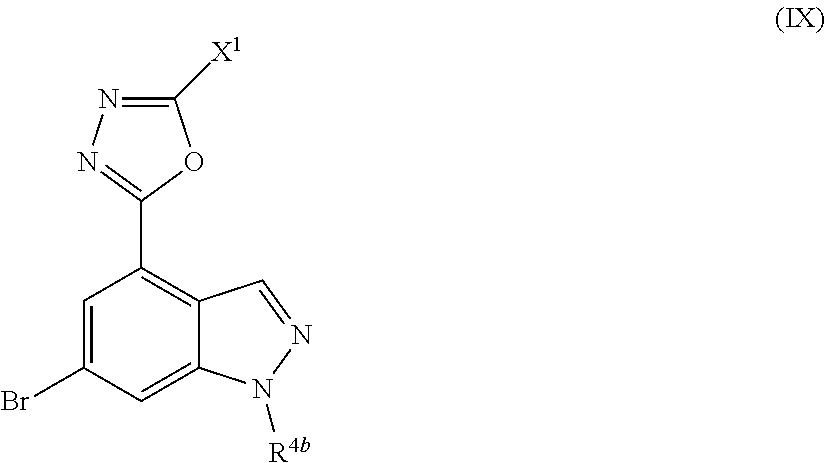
C1=C(Br)C=C2C(=C1C1=NN=C([X1])O1)C=NN2[R4b]
